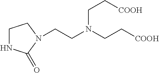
C1NC(=O)N(CCN(CC[COOH])CC[COOH])C1
